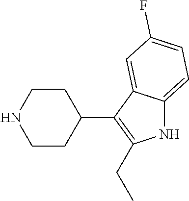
C1C(C2=C(CC)NC3=CC=C(F)C=C23)CCNC1
